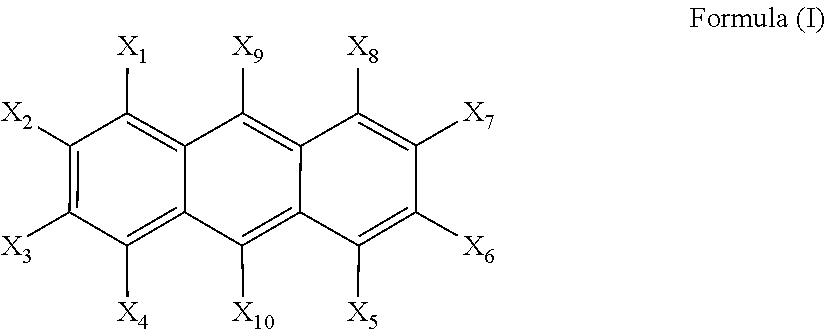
C12=C([X10])C3=C([X4])C([X3])=C([X2])C([X1])=C3C([X9])=C1C([X8])=C([X7])C([X6])=C2[X5]
